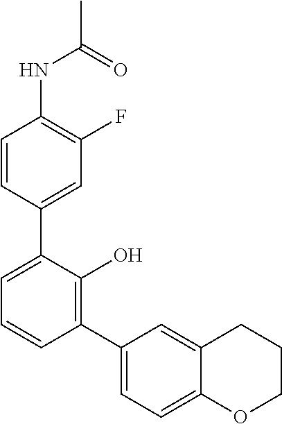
CC(NC1=C(F)C=C(C2=CC=CC(C3=CC=C4C(=C3)CCCO4)=C2O)C=C1)=O
